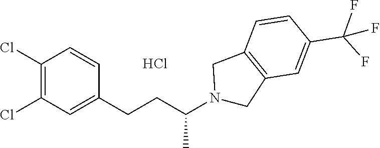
C1(Cl)=C(Cl)C=C(CCC(N2CC3=C(C2)C=CC(C(F)(F)F)=C3)C)C=C1.Cl
